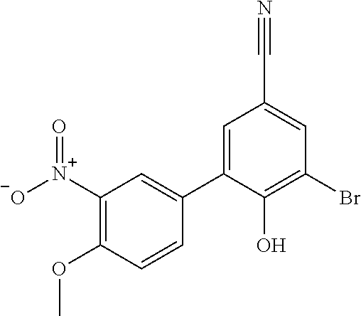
C1=CC(OC)=C([N+]([O-])=O)C=C1C1=CC(C#N)=CC(Br)=C1O
